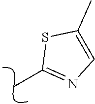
C1(C)=NC=C(C)S1
